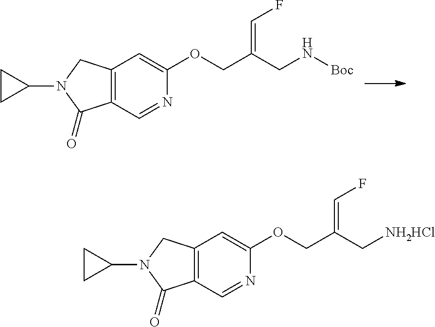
C12=C(C=NC(OCC(C[NH2HCl])=CF)=C1)C(=O)N(C1CC1)C2.C12=C(C=NC(OCC(CN[Boc])=CF)=C1)C(=O)N(C1CC1)C2
